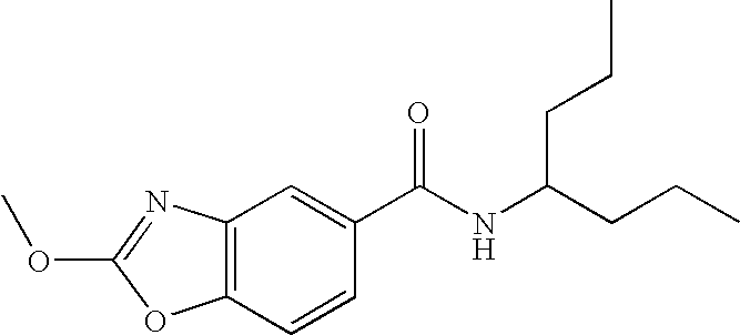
C12=C(C=CC(C(NC(CCC)CCC)=O)=C1)OC(OC)=N2
